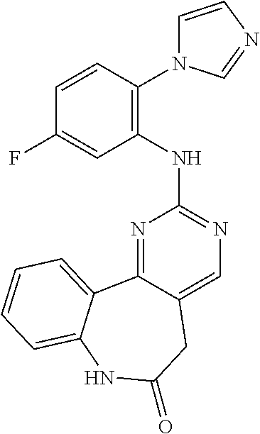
N1=C2C(=CN=C1NC1=C(N3C=CN=C3)C=CC(F)=C1)CC(=O)NC1=CC=CC=C21
